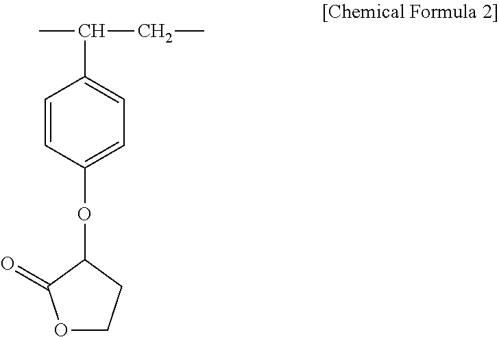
O1CCC(OC2=CC=C(C(C)CC)C=C2)C1=O
